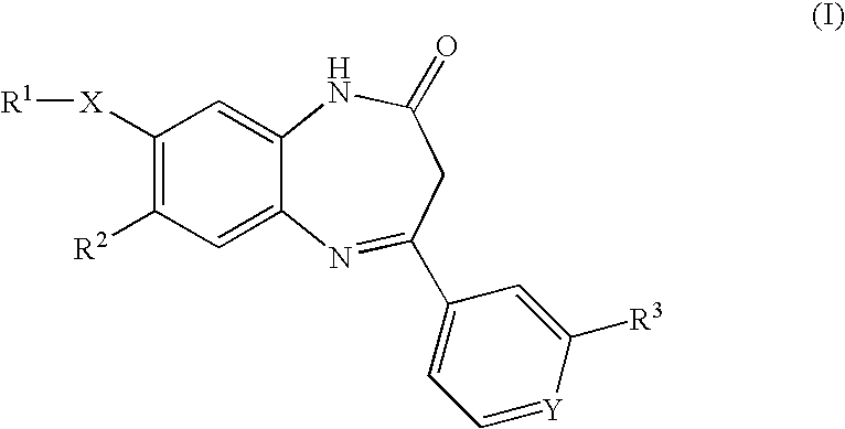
C1([X][R1])=C([R2])C=C2C(=C1)NC(=O)CC(C1=CC=[Y]C([R3])=C1)=N2
